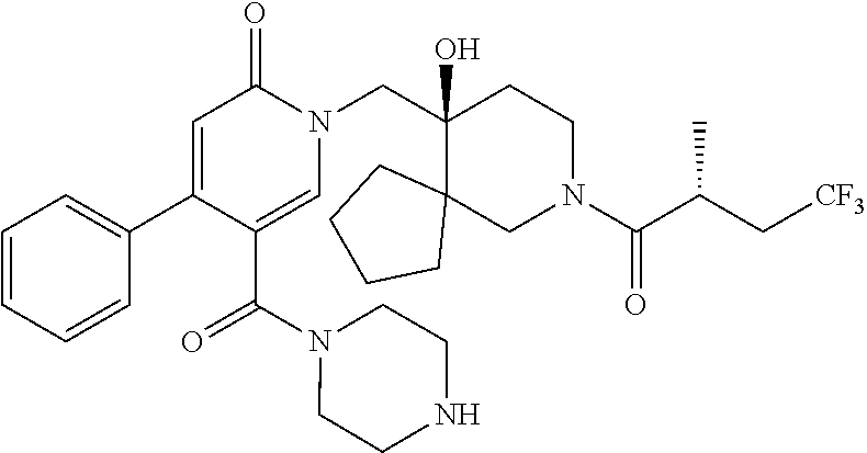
C1=CC=CC(C2=CC(=O)N(CC3(O)C4(CN(C(C(C[CF3])C)=O)CC3)CCCC4)C=C2C(=O)N2CCNCC2)=C1
